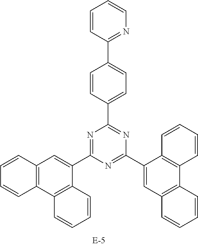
C1=CC(C2=CC=C(C3=NC(C4=CC5=C(C6=C4C=CC=C6)C=CC=C5)=NC(C4=CC5=C(C6=C4C=CC=C6)C=CC=C5)=N3)C=C2)=NC=C1
